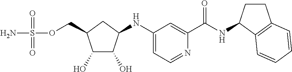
C1(O)C(O)C(NC2=CC=NC(C(NC3CCC4=C3C=CC=C4)=O)=C2)CC1COS(N)(=O)=O
